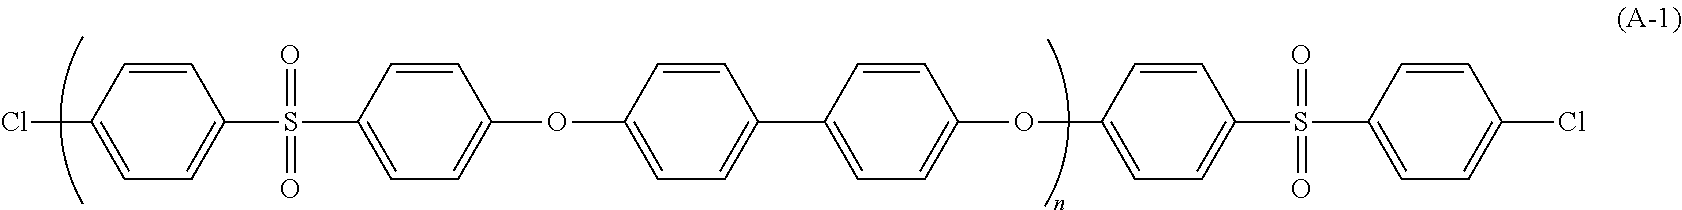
ClC1=CC=C(S(C2=CC=C(OC3=CC=C(C4=CC=C(OC5=CC=C(S(C6=CC=C(Cl)C=C6)(=O)=O)C=C5)C=C4)C=C3)C=C2)(=O)=O)C=C1
